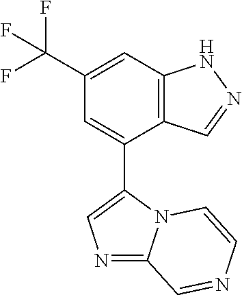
C12=C(C=C(C(F)(F)F)C=C1C1=CN=C3N1C=CN=C3)NN=C2
